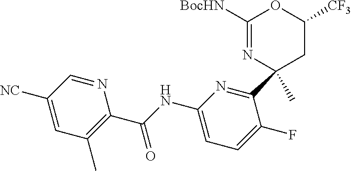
C1([NC])=CC(C)=C(C(NC2=CC=C(F)C(C3(C)CC([CF3])OC([BocHN])=N3)=N2)=O)N=C1
